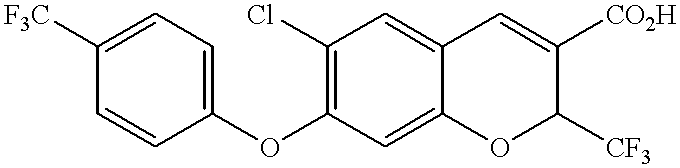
C1=CC(OC2=C(Cl)C=C3C(=C2)OC([CF3])C([CO2H])=C3)=CC=C1[F3C]
